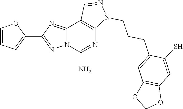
C1=CC=C(C2=NN3C(=N2)C2=C(N=C3N)N(CCCC3=CC4=C(C=C3S)OCO4)N=C2)O1
